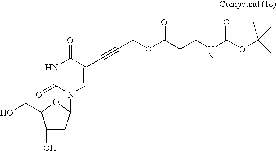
C1(O)CC(N2C=C(C#CCOC(CCNC(OC(C)(C)C)=O)=O)C(=O)NC2=O)OC1CO
